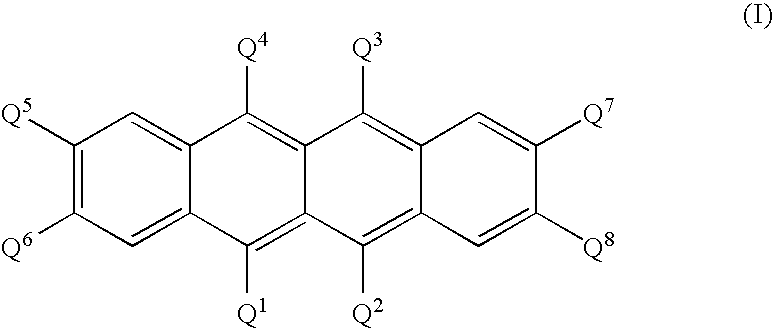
C1([Q5])=C([Q6])C=C2C(=C1)C([Q4])=C1C(=C2[Q1])C([Q2])=C2C(=C1[Q3])C=C([Q7])C([Q8])=C2
